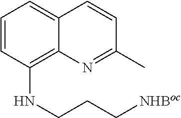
C1=CC(NCCC[NHBoc])=C2C(=C1)C=CC(C)=N2
